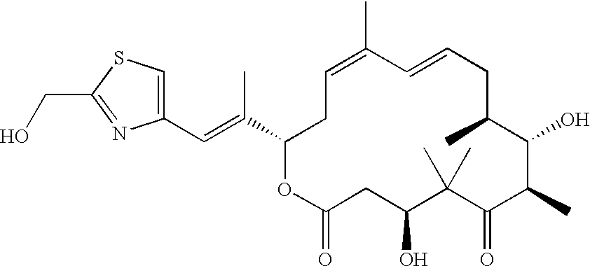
C1(C(C)=CC2=CSC(CO)=N2)OC(=O)CC(O)C(C)(C)C(=O)C(C)C(O)C(C)CC=CC(C)=CC1
